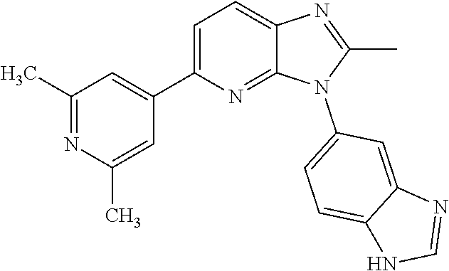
C1(C)=NC2=CC=C(C3=CC(C)=NC(C)=C3)N=C2N1C1=CC=C2C(=C1)N=CN2
